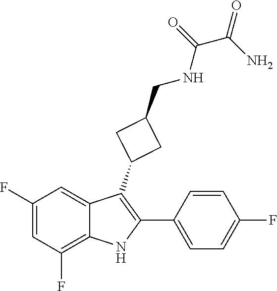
C1(F)=CC(F)=C2C(=C1)C(C1CC(CNC(C(=O)N)=O)C1)=C(C1=CC=C(F)C=C1)N2
